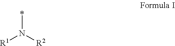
*N([R2])[R1]
